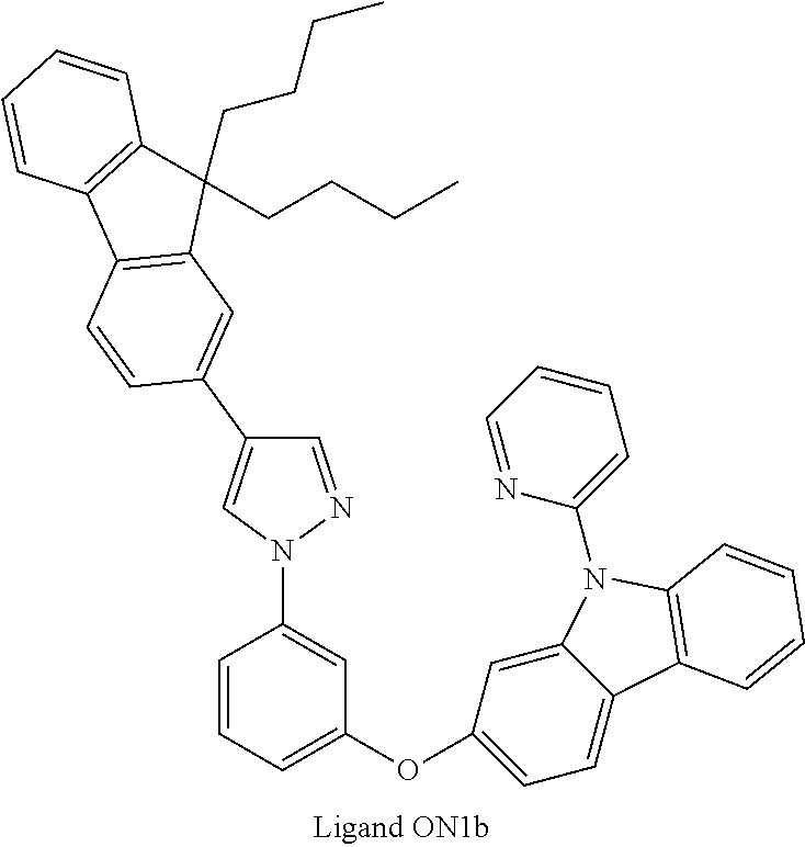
C1=NN(C2=CC(OC3=CC=C4C(=C3)N(C3=CC=CC=N3)C3=C4C=CC=C3)=CC=C2)C=C1C1=CC2=C(C=C1)C1=C(C2(CCCC)CCCC)C=CC=C1
